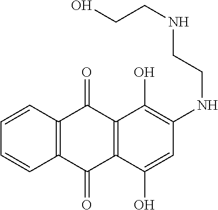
C1=CC2=C(C=C1)C(=O)C1=C(C2=O)C(O)=C(NCCNCCO)C=C1O
